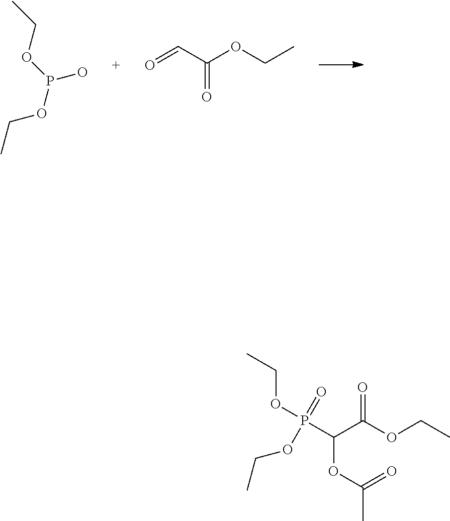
P(O)(OCC)OCC.O=CC(OCC)=O.P(C(C(OCC)=O)OC(C)=O)(OCC)(=O)OCC
